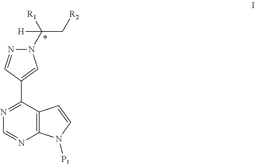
N1=C(C2=CN(C([R1])(C[R2])[H])N=C2)C2=C(N=C1)N([P1])C=C2
